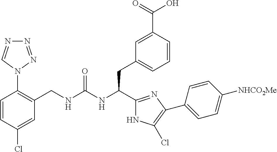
C1(CNC(NC(CC2=CC=CC(C(O)=O)=C2)C2=NC(C3=CC=C([NHCO2Me])C=C3)=C(Cl)N2)=O)=C(N2N=NN=C2)C=CC(Cl)=C1
